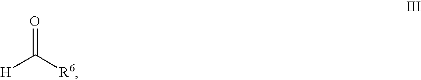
[H]C([R6])=O
